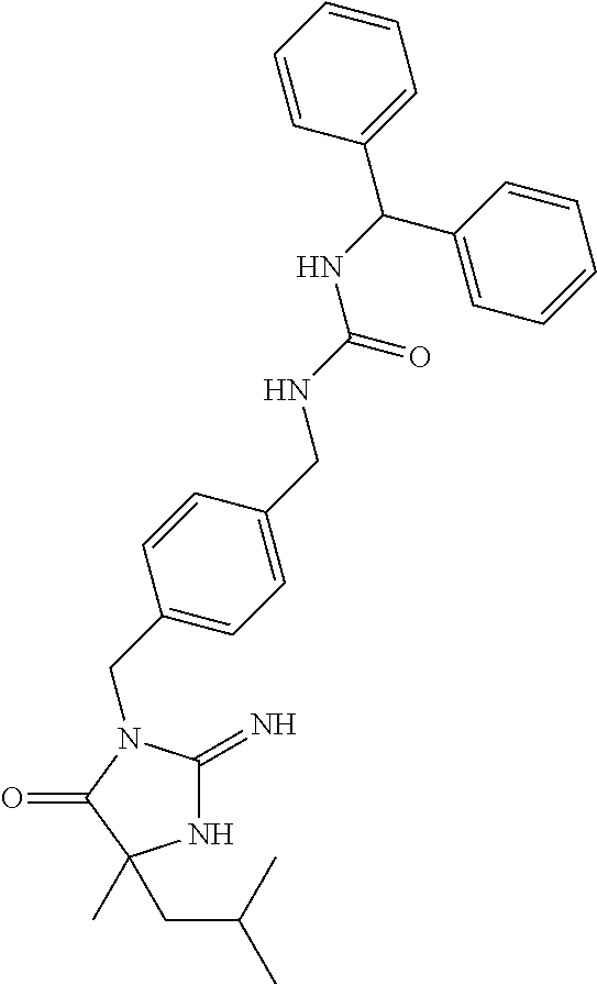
N1C(=N)N(CC2=CC=C(CNC(NC(C3=CC=CC=C3)C3=CC=CC=C3)=O)C=C2)C(=O)C1(C)CC(C)C
